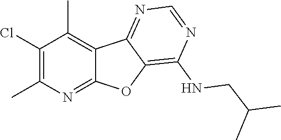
C1(Cl)=C(C)N=C2C(=C1C)C1=NC=NC(NCC(C)C)=C1O2
